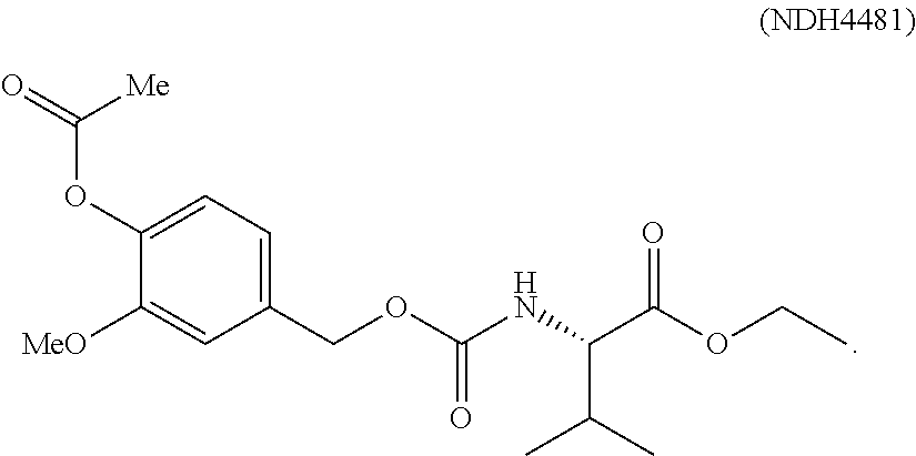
C(OC1=CC=C(COC(NC(C(OCC)=O)C(C)C)=O)C=C1[MeO])(=O)[Me]
